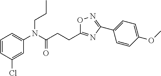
C1=CC(Cl)=CC(N(C(=O)CCC2=NC(C3=CC=C(OC)C=C3)=NO2)CCC)=C1
